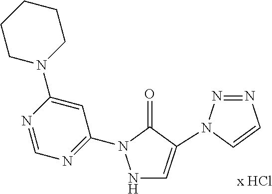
N1=CN=C(N2NC=C(N3N=NC=C3)C2=O)C=C1N1CCCCC1
